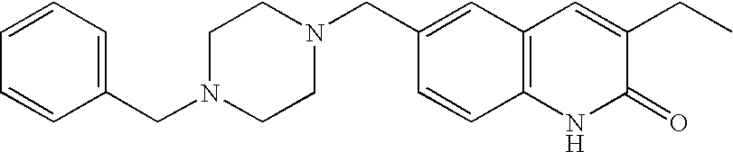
C1=CC=C(CN2CCN(CC3=CC4=C(C=C3)NC(=O)C(CC)=C4)CC2)C=C1
